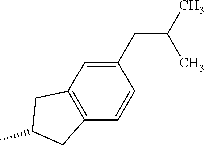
C1(CC(C)C)=CC2=C(C=C1)CC(C)C2
